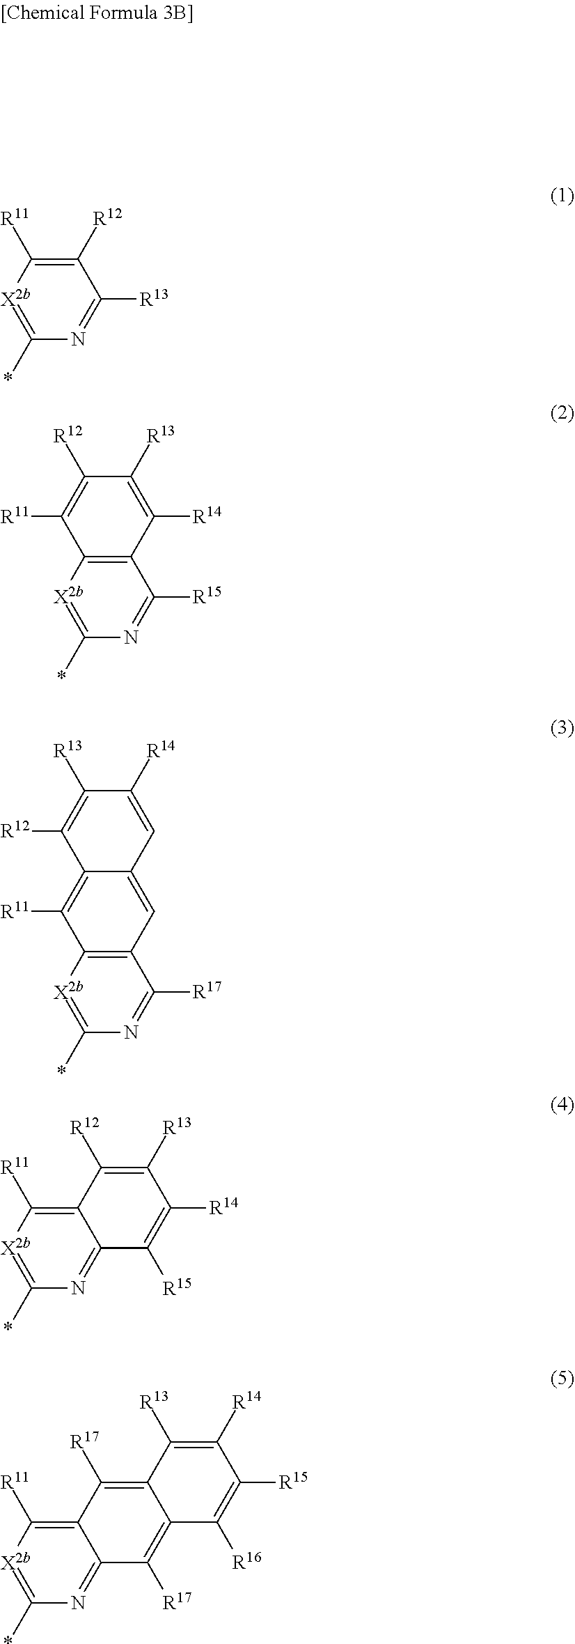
[X2b]1=C(*)N=C([R13])C([R12])=C1[R11].C12=NC(*)=[X2b]C([R11])=C1C([R12])=C([R13])C([R14])=C2[R15].C12=NC(*)=[X2b]C([R11])=C1C([R17])=C1C(=C2[R17])C([R16])=C([R15])C([R14])=C1[R13].[X2b]1=C(*)N=C([R15])C2=C1C([R11])=C([R12])C([R13])=C2[R14].C1([R12])=C([R13])C([R14])=CC2=CC3=C([X2b]=C(*)N=C3[R17])C([R11])=C12
